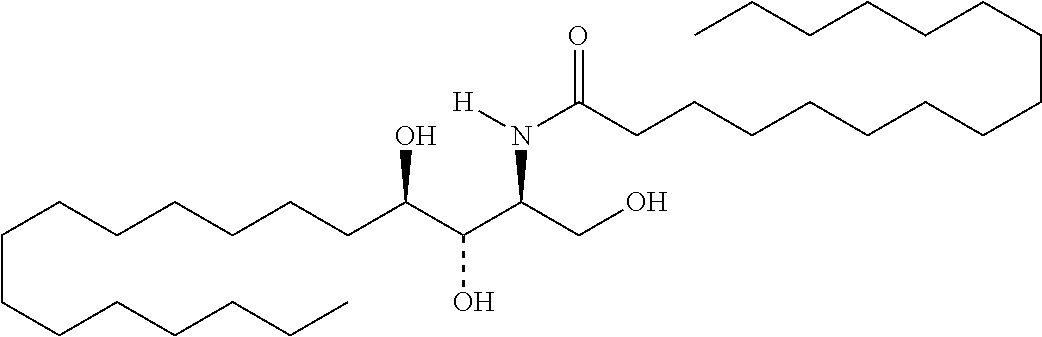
C(CCCCCCC)CCCCCCC(C(C(CO)N([H])C(CCCCCCCCCCCCCCC)=O)O)O
